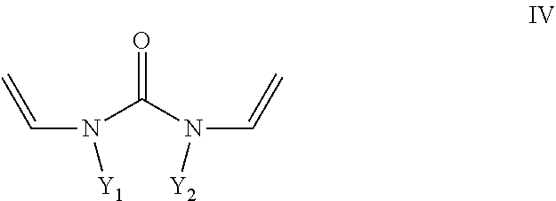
C=CN(C(N(C=C)[Y2])=O)[Y1]
